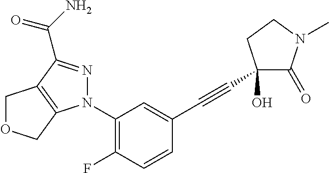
N1(C2=C(F)C=CC(C#CC3(O)C(=O)N(C)CC3)=C2)N=C(C(N)=O)C2=C1COC2
